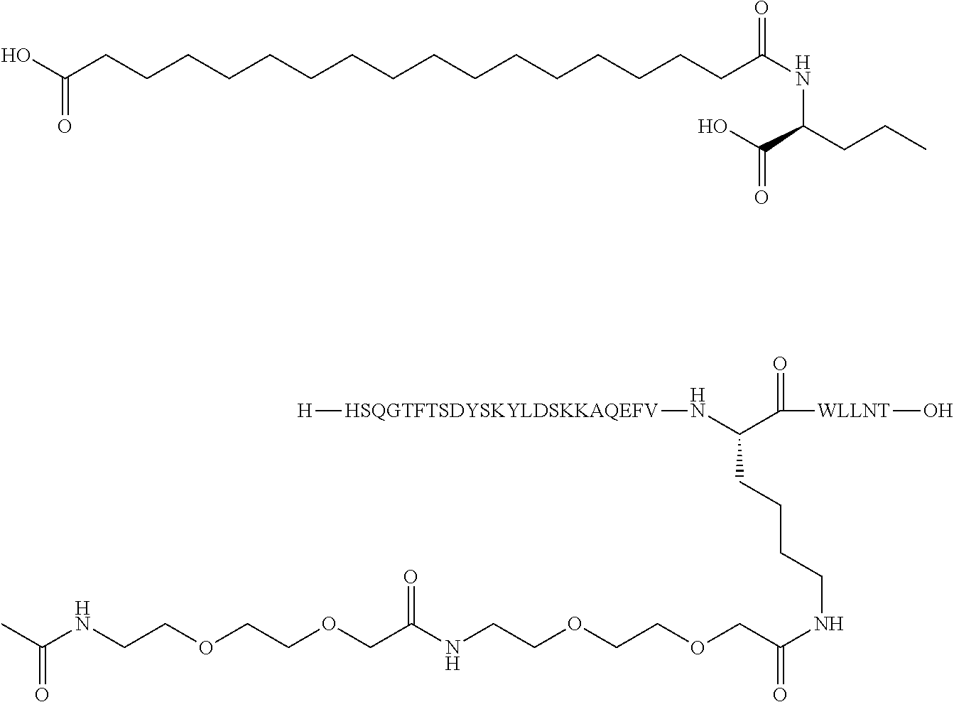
OC(=O)CCCCCCCCCCCCCCCCC(NC(C(O)=O)CCC)=O.C([WLLNT]O)(=O)C(CCCCNC(COCCOCCNC(=O)COCCOCCNC(C)=O)=O)N[HSQGTFTSDYSKYLDSKKAQEFV][H]
